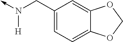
N([H])(->C)CC1=CC=C2C(=C1)OCO2
